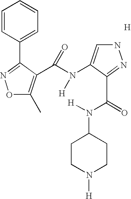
N1C=C(N(C(C2=C(C)ON=C2C2=CC=CC=C2)=O)[H])C(C(N([H])C2CCN([H])CC2)=O)=N1.[H]
